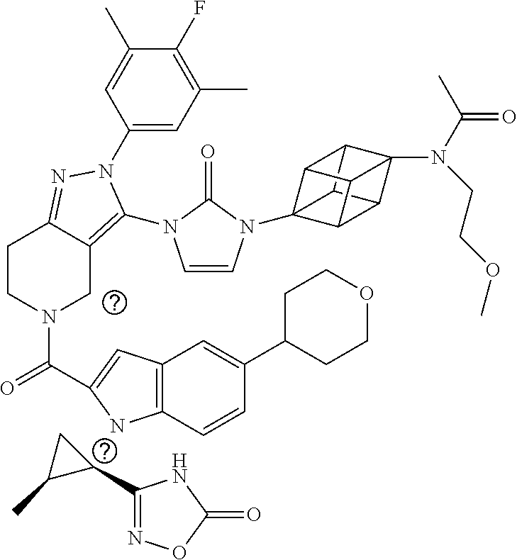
C1(N2C(N3C=CN(C45C6C7C8(N(C(C)=O)CCOC)C6C4C8C57)C3=O)=C3CN(C(=O)C4=CC5=C(N4)C=CC(C4CCOCC4)=C5)CCC3=N2)=CC(C)=C(F)C(C)=C1.C1(C2=NOC(=O)N2)CC1C
